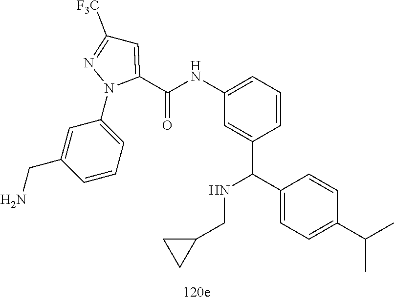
C1=C(CN)C=CC=C1N1C(C(NC2=CC=CC(C(C3=CC=C(C(C)C)C=C3)NCC3CC3)=C2)=O)=CC([F3C])=N1
